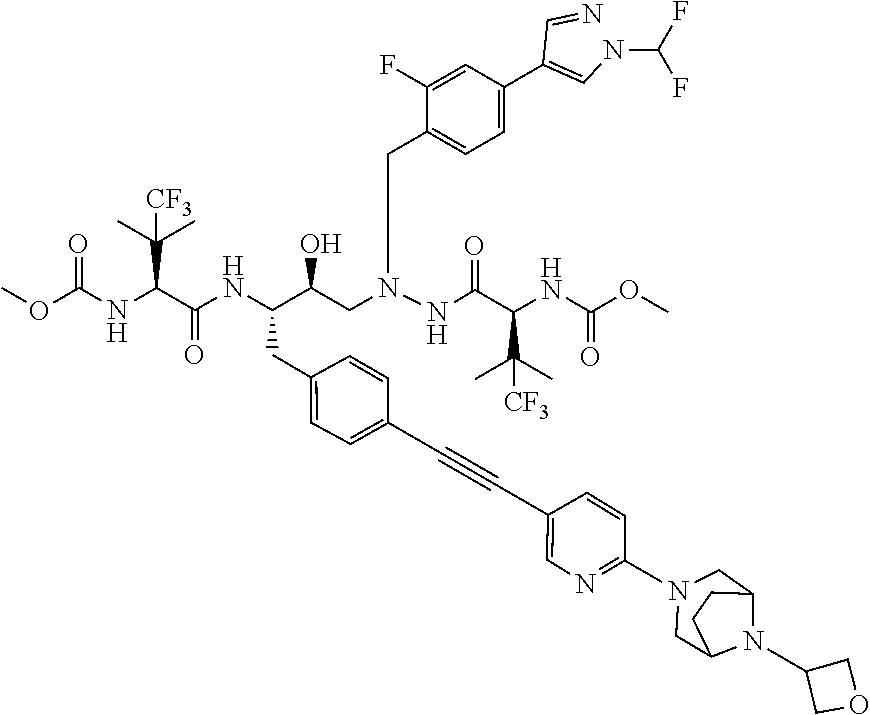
C12CN(C3=NC=C(C#CC4=CC=C(CC(NC(C(NC(OC)=O)C(C)(C)[CF3])=O)C(CN(NC(C(NC(OC)=O)C(C)(C)[CF3])=O)CCCC5=CC=C(C(=CNC(F)F)C=N)C=C5F)O)C=C4)C=C3)CC(CC1)N2C1COC1
